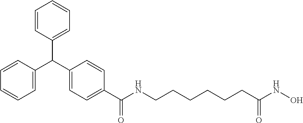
C1(C(C2=CC=CC=C2)C2=CC=CC=C2)=CC=C(C(=O)NCCCCCCC(NO)=O)C=C1
